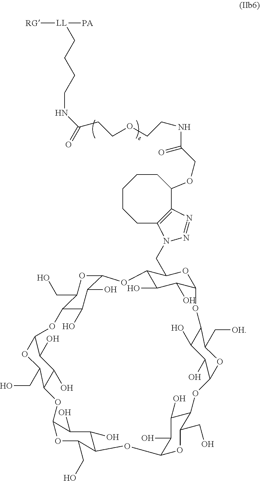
C12C(O)C(O)C(OC1CN1C3=C(C(OCC(=O)NCCOCCC(=O)NCCCC[LL]([PA])[RG])CCCCC3)N=N1)OC1C(O)C(O)C(OC1C[OH])OC1C(O)C(O)C(OC1CO)OC1C(CO)OC(C(O)C1O)OC1C(O)C(O)C(OC1CO)OC1C(CO)OC(C(O)C1O)O2
